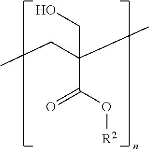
CCC(C)(CO)C(O[R2])=O
